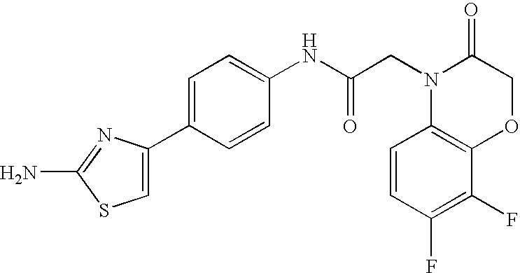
NC1=NC(C2=CC=C(NC(CN3C4=C(OCC3=O)C(F)=C(F)C=C4)=O)C=C2)=CS1
